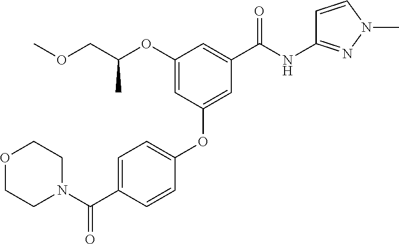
C1=CC(OC2=CC(C(NC3=NN(C)C=C3)=O)=CC(OC(COC)C)=C2)=CC=C1C(N1CCOCC1)=O
